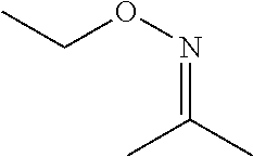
CC(=NOCC)C
